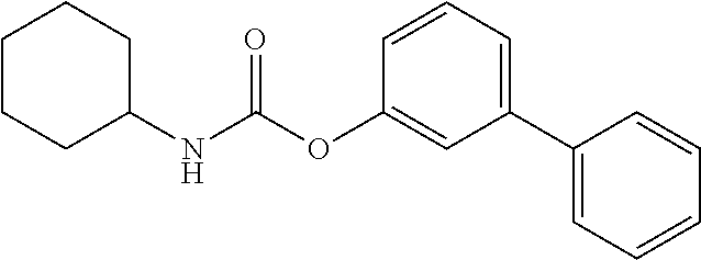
C1CCC(NC(OC2=CC(C3=CC=CC=C3)=CC=C2)=O)CC1
